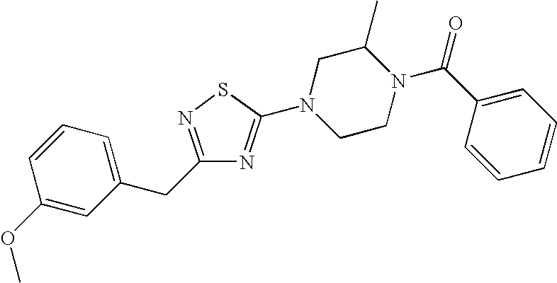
C1(OC)=CC(CC2=NSC(N3CCN(C(C4=CC=CC=C4)=O)C(C)C3)=N2)=CC=C1
